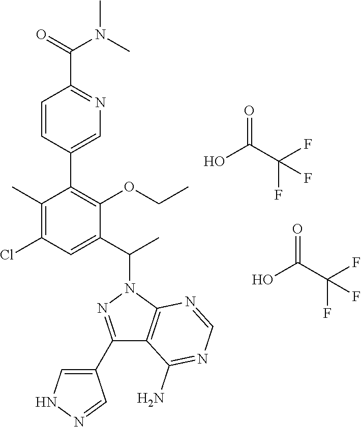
C1(C2=CNN=C2)=NN(C(C)C2=CC(Cl)=C(C)C(C3=CN=C(C(=O)N(C)C)C=C3)=C2OCC)C2=C1C(N)=NC=N2.OC(C(F)(F)F)=O.OC(C(F)(F)F)=O
